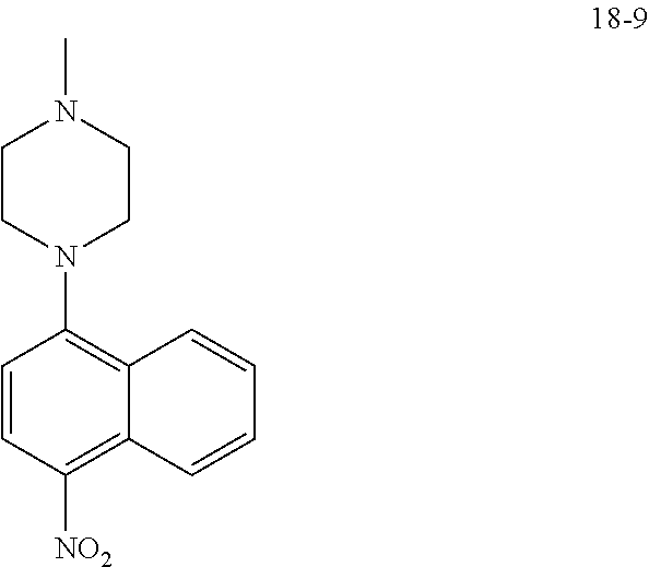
C1CN(C2=C3C(=C([NO2])C=C2)C=CC=C3)CCN1C
